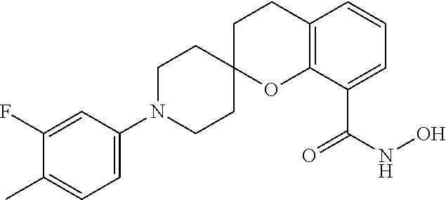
C1(N2CCC3(CC2)OC2=C(CC3)C=CC=C2C(NO)=O)=CC=C(C)C(F)=C1
